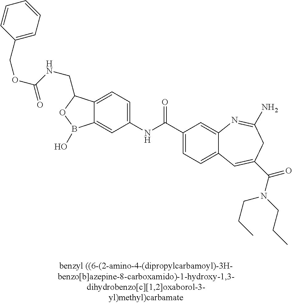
C12=CC(NC(C3=CC=C4C(=C3)N=C(N)CC(C(N(CCC)CCC)=O)=C4)=O)=CC=C1C(CNC(OCC1=CC=CC=C1)=O)OB2O
